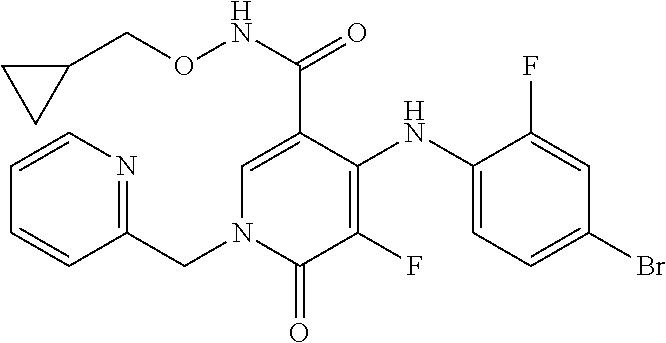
C1(NC2=C(F)C(=O)N(CC3=NC=CC=C3)C=C2C(NOCC2CC2)=O)=CC=C(Br)C=C1F
